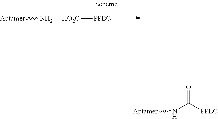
[Aptamer]N.[HO2C][PPBC].O=C([PPBC])N[Aptamer]
